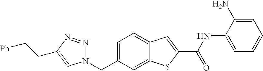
C1=C(CN2N=NC(CC[Ph])=C2)C=C2C(=C1)C=C(C(=O)NC1=CC=CC=C1N)S2
